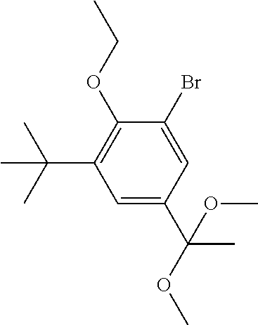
C1=C(C(C)(OC)OC)C=C(Br)C(OCC)=C1C(C)(C)C
